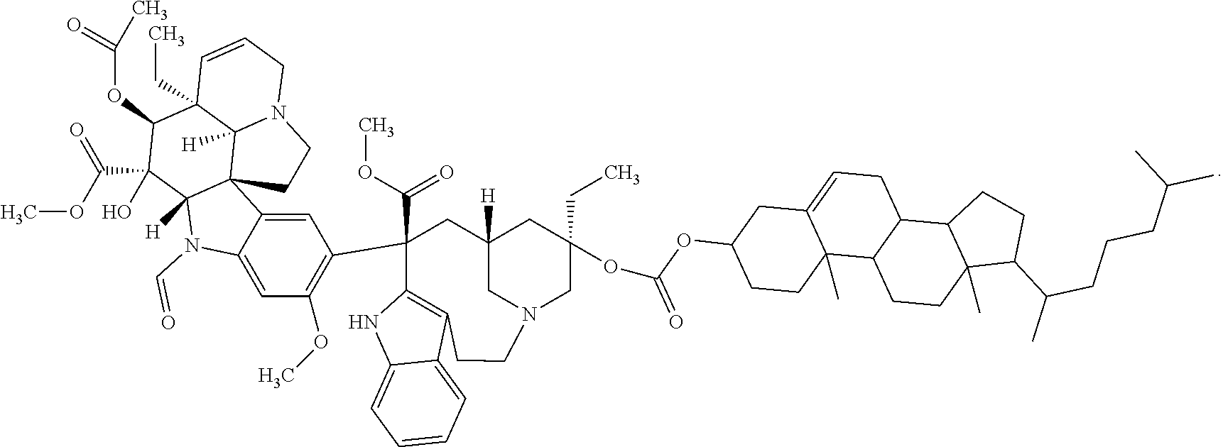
C12(C)C(C(C)CCCC(C)C)CCC1C1C(CC2)C2(C)C(=CC1)CC(OC(OC1(CC)CC3([H])CN(C1)CCC1=C(C(C(OC)=O)(C4=C(OC)C=C5C(=C4)C46C([H])(N5C=O)C(C(=O)OC)(O)C(OC(=O)C)C5(CC)C4([H])N(CC=C5)CC6)C3)NC3=CC=CC=C13)=O)CC2
